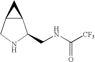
C12C(CNC1CNC([CF3])=O)C2
